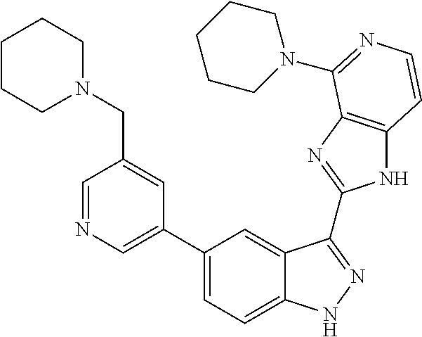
C1(C2=CN=CC(CN3CCCCC3)=C2)=CC=C2C(=C1)C(C1=NC3=C(N1)C=CN=C3N1CCCCC1)=NN2
